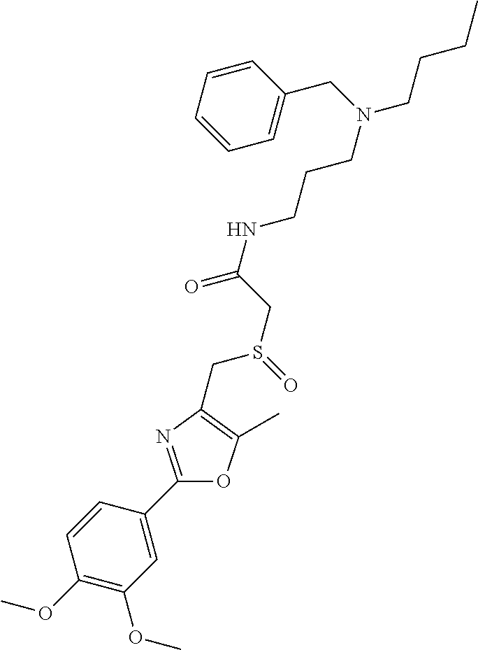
C1(OC)=C(OC)C=C(C2=NC(CS(=O)CC(NCCCN(CCCC)CC3=CC=CC=C3)=O)=C(C)O2)C=C1
